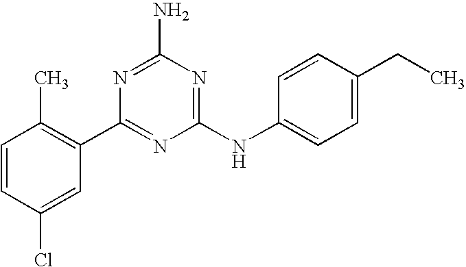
C1=CC(Cl)=CC(C2=NC(NC3=CC=C(CC)C=C3)=NC(N)=N2)=C1C
